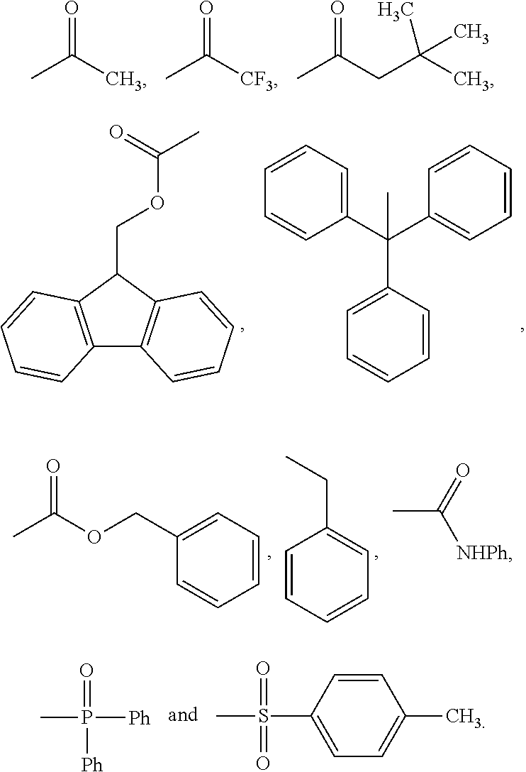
CC(C)=O.CC([CF3])=O.CC(CC(C)(C)C)=O.C12=C(C(COC(C)=O)C3=C1C=CC=C3)C=CC=C2.C1=CC=CC(C(C2=CC=CC=C2)(C2=CC=CC=C2)C)=C1.CC(OCC1=CC=CC=C1)=O.C1=CC=CC=C1CC.CC([NHPh])=O.CP([Ph])(=O)[Ph].C1(S(C)(=O)=O)=CC=C(C)C=C1
